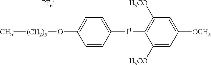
C[(CH2)5]OC1=CC=C([I+]C2=C([H3CO])C=C([OCH3])C=C2[H3CO])C=C1.[PF6-]
